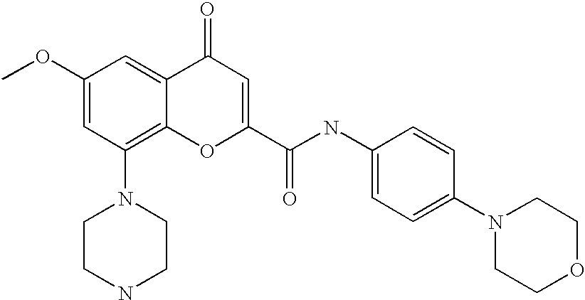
C1(OC)=CC(N2CCNCC2)=C2C(=C1)C(=O)C=C(C(NC1=CC=C(N3CCOCC3)C=C1)=O)O2
